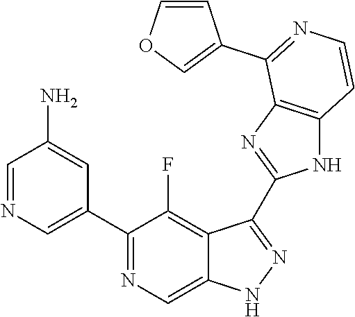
C1=NC=C(C2=NC=C3C(=C2F)C(C2=NC4=C(N2)C=CN=C4C2=COC=C2)=NN3)C=C1N
